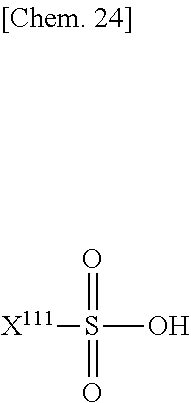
[X111]S(O)(=O)=O
